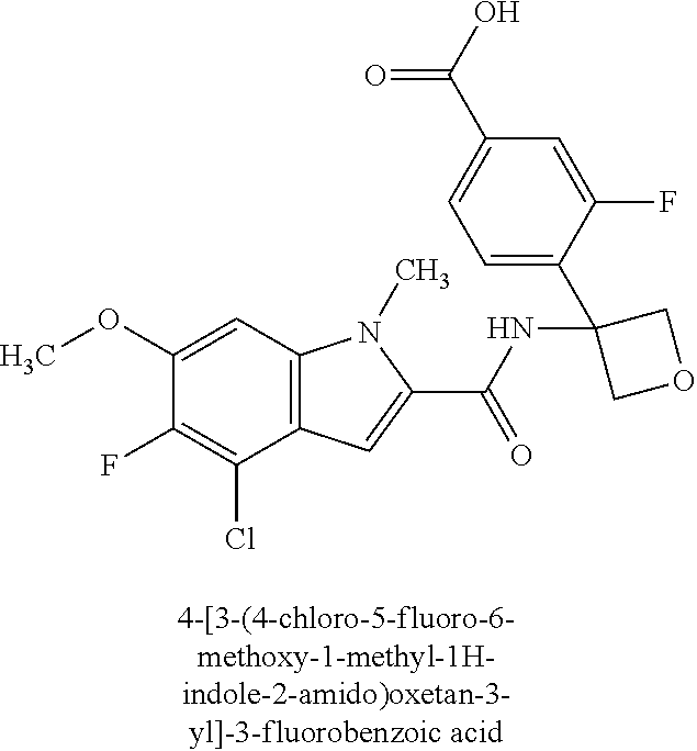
C1(F)=C(Cl)C2=C(C=C1OC)N(C)C(C(NC1(C3=CC=C(C(=O)O)C=C3F)COC1)=O)=C2
